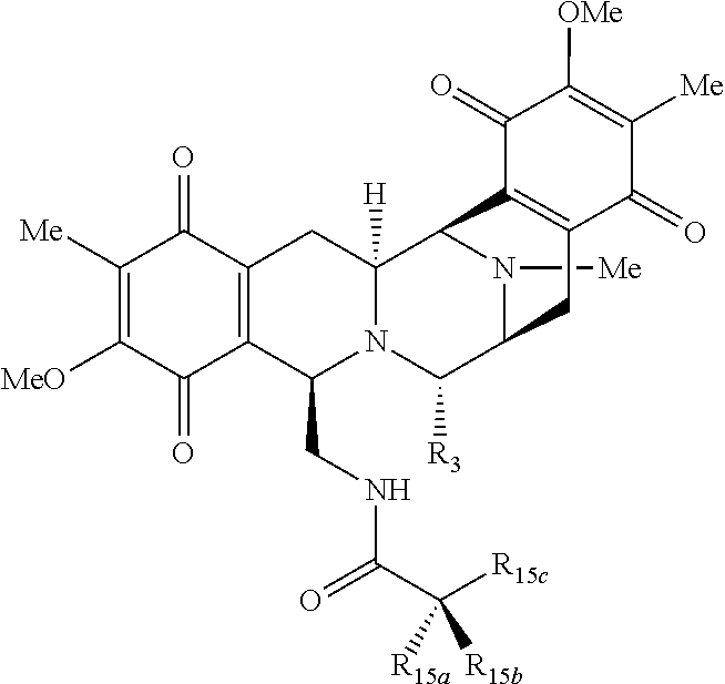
N1([Me])C2C([R3])N3C(CNC(C([R15c])([R15b])[R15a])=O)C4=C(C(=O)C([Me])=C([MeO])C4=O)CC3([H])C1C1=C(C2)C(=O)C([Me])=C([OMe])C1=O
